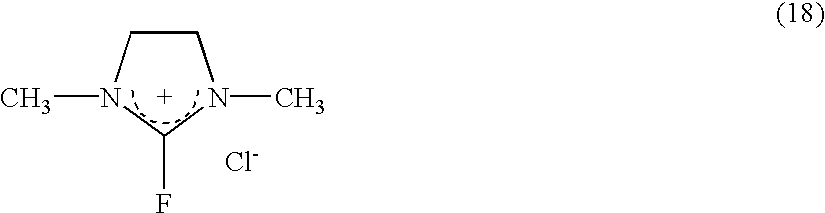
C1CN(C)C(F)N1C.[Cl-]
